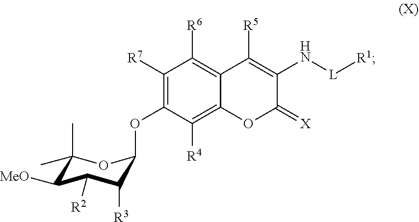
C1(C)(C)C([MeO])C([R2])C([R3])C(OC2=C([R7])C([R6])=C3C(=C2[R4])OC(=[X])C(N[L][R1])=C3[R5])O1
